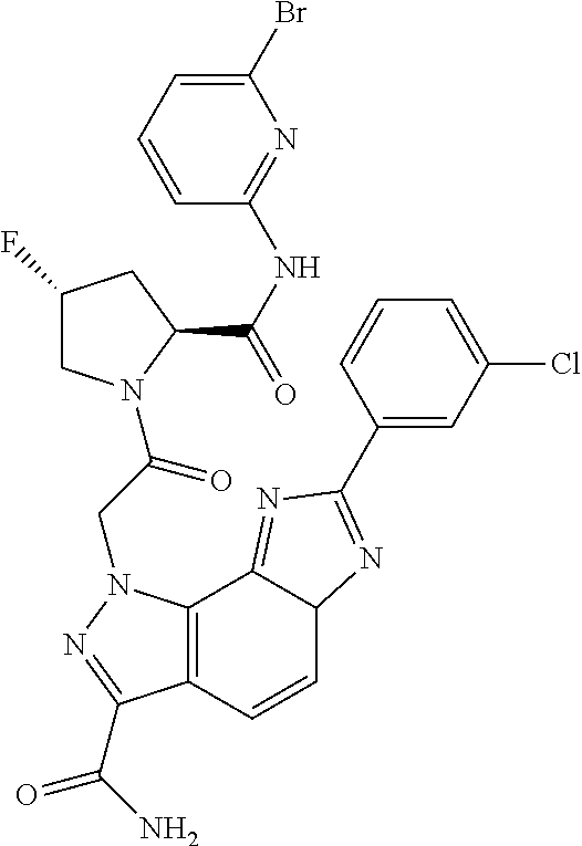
C1C(F)CC(C(NC2=NC(Br)=CC=C2)=O)N1C(CN1C2=C(C(C(N)=O)=N1)C=CC1C2=NC(C2=CC(Cl)=CC=C2)=N1)=O
